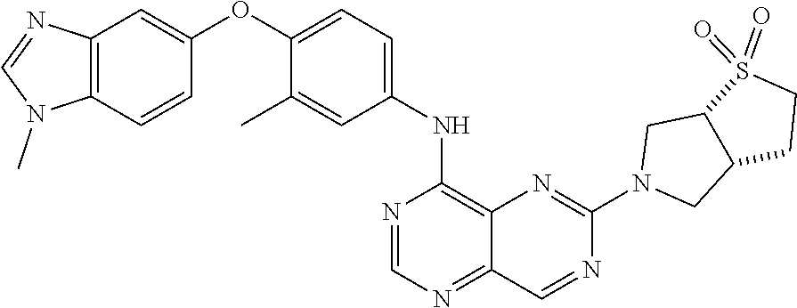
C12=C(C=CC(OC3=CC=C(NC4=C5C(=NC=N4)C=NC(N4CC6C(C4)S(=O)(=O)CC6)=N5)C=C3C)=C1)N(C)C=N2
